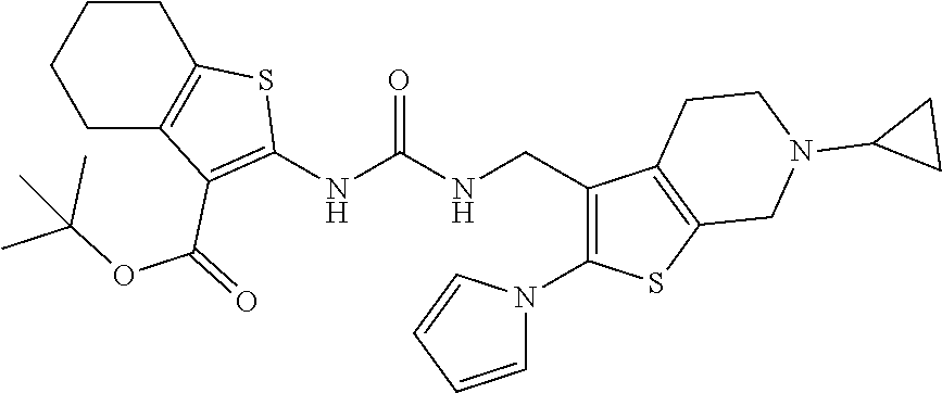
C1CC2=C(CC1)C(C(OC(C)(C)C)=O)=C(NC(NCC1=C(N3C=CC=C3)SC3=C1CCN(C1CC1)C3)=O)S2
